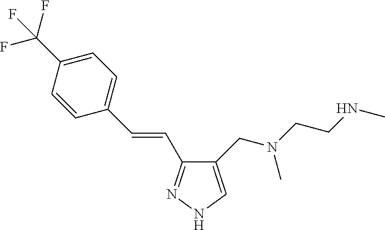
C1(CN(CCNC)C)=CNN=C1C=CC1=CC=C(C(F)(F)F)C=C1
